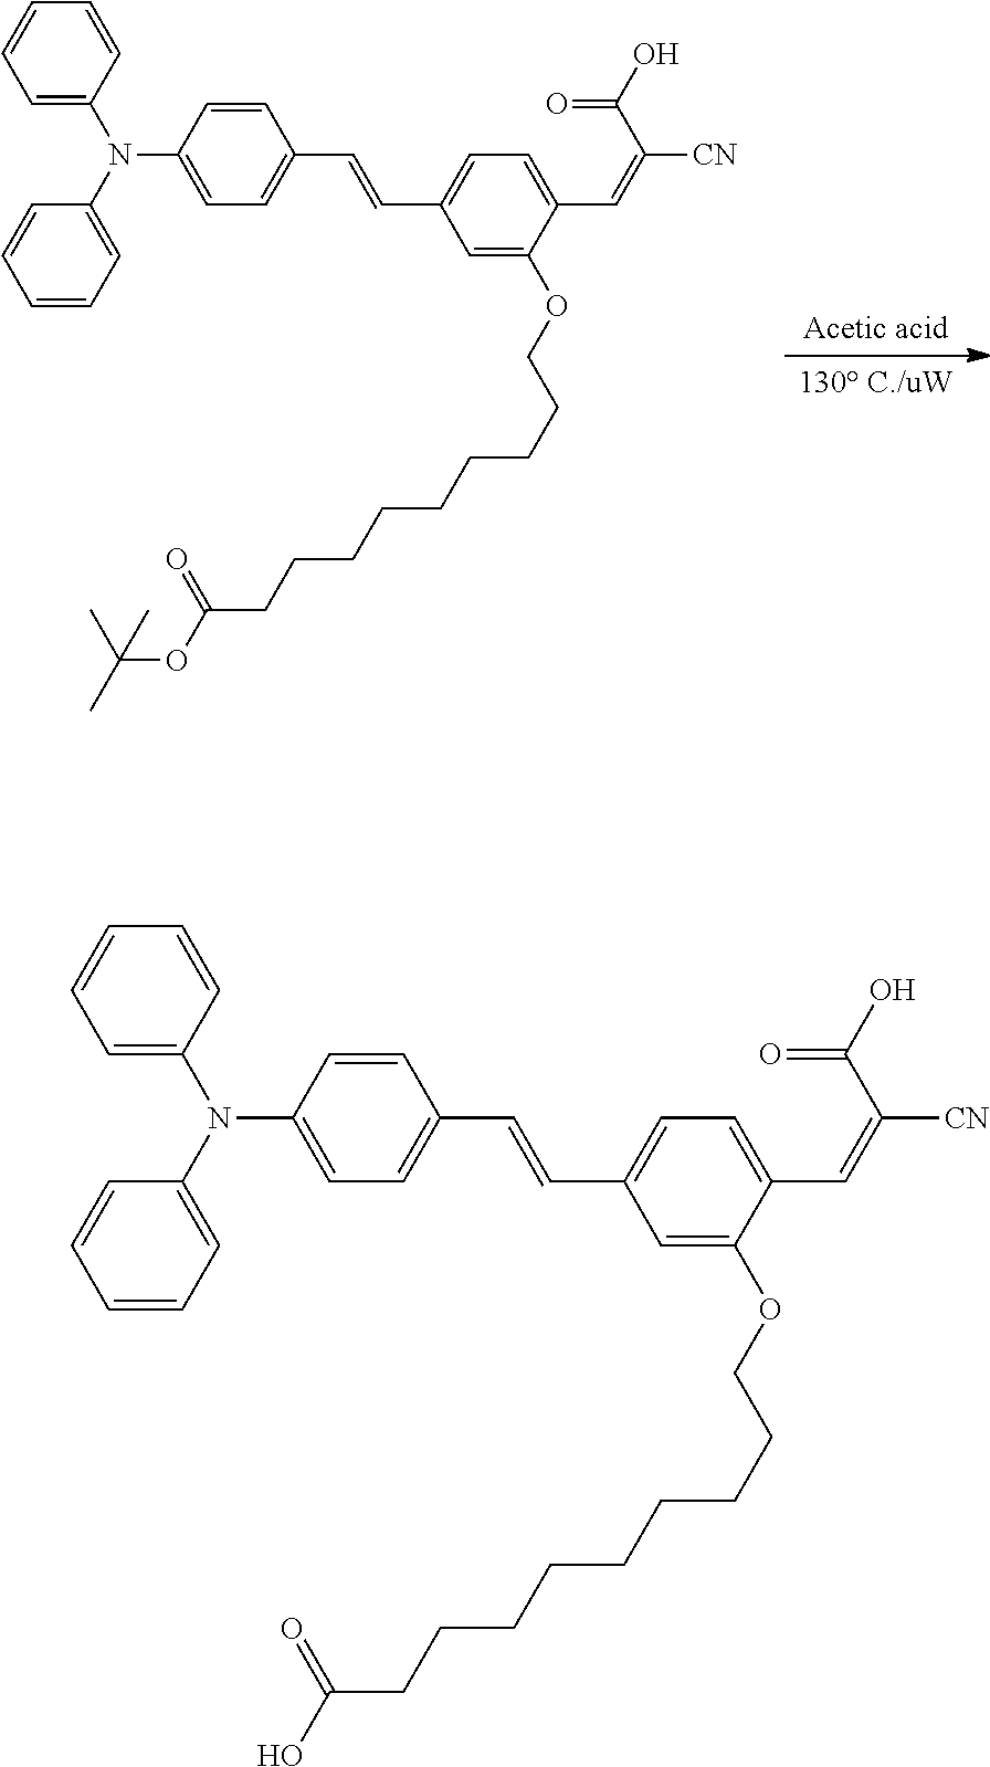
[Acetic acid].[130 C./uW].C(C1=CC=C(N(C2=CC=CC=C2)C2=CC=CC=C2)C=C1)=CC1=CC=C(C=C(C(=O)O)[CN])C(OCCCCCCCCCC(=O)OC(C)(C)C)=C1.C(C1=CC=C(N(C2=CC=CC=C2)C2=CC=CC=C2)C=C1)=CC1=CC=C(C=C(C(=O)O)[CN])C(OCCCCCCCCCC(=O)O)=C1
